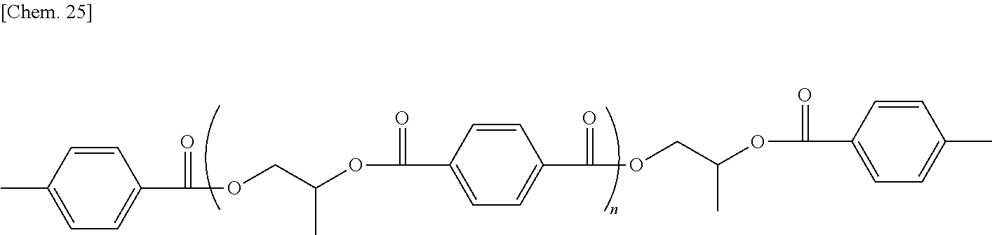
C1=CC(C)=CC=C1C(OCC(OC(C1=CC=C(C(=O)OCC(OC(=O)C2=CC=C(C)C=C2)C)C=C1)=O)C)=O
